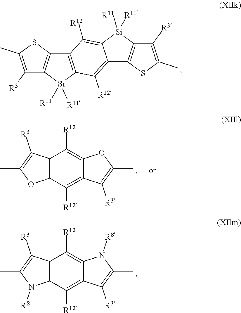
C12=C([R12])C3=C(C([R12])=C1[Si]([R11])([R11])C1=C2SC(C)=C1[R3])C1=C([Si]3([R11])[R11])C([R3])=C(C)S1.C12=C(C([R12])=C3C(=C1[R12])OC(C)=C3[R3])OC(C)=C2[R3].C12=C(C([R12])=C3C(=C1[R12])N([R8])C(C)=C3[R3])N([R8])C(C)=C2[R3]
